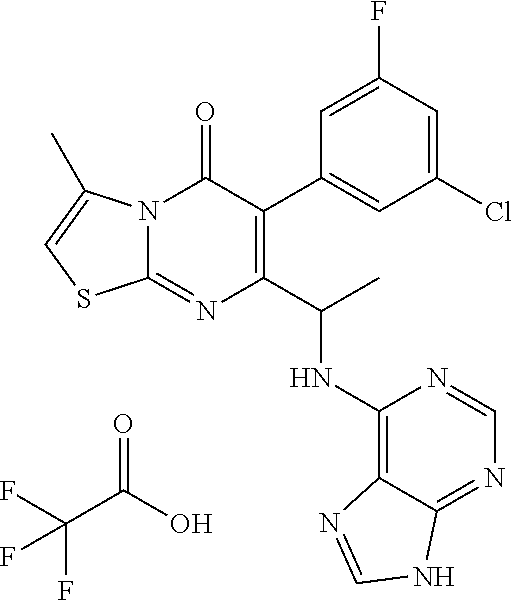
N12C(=NC(C(C)NC3=C4C(=NC=N3)NC=N4)=C(C3=CC(Cl)=CC(F)=C3)C1=O)SC=C2C.O=C(O)C(F)(F)F
